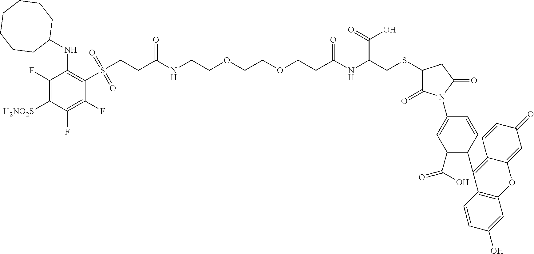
C1(F)=C([H2NO2S])C(F)=C(F)C(S(CCC(NCCOCCOCCC(NC(CSC2C(=O)N(C3=CC(C(O)=O)C(C4=C5C=CC(=O)C=C5OC5=C4C=CC(O)=C5)C=C3)C(=O)C2)C(=O)O)=O)=O)(=O)=O)=C1NC1CCCCCCC1
